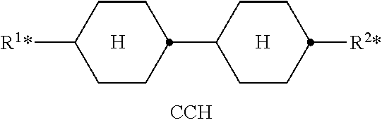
[H].[H].C1CC([R1*])CCC1C1CCC([R2*])CC1
